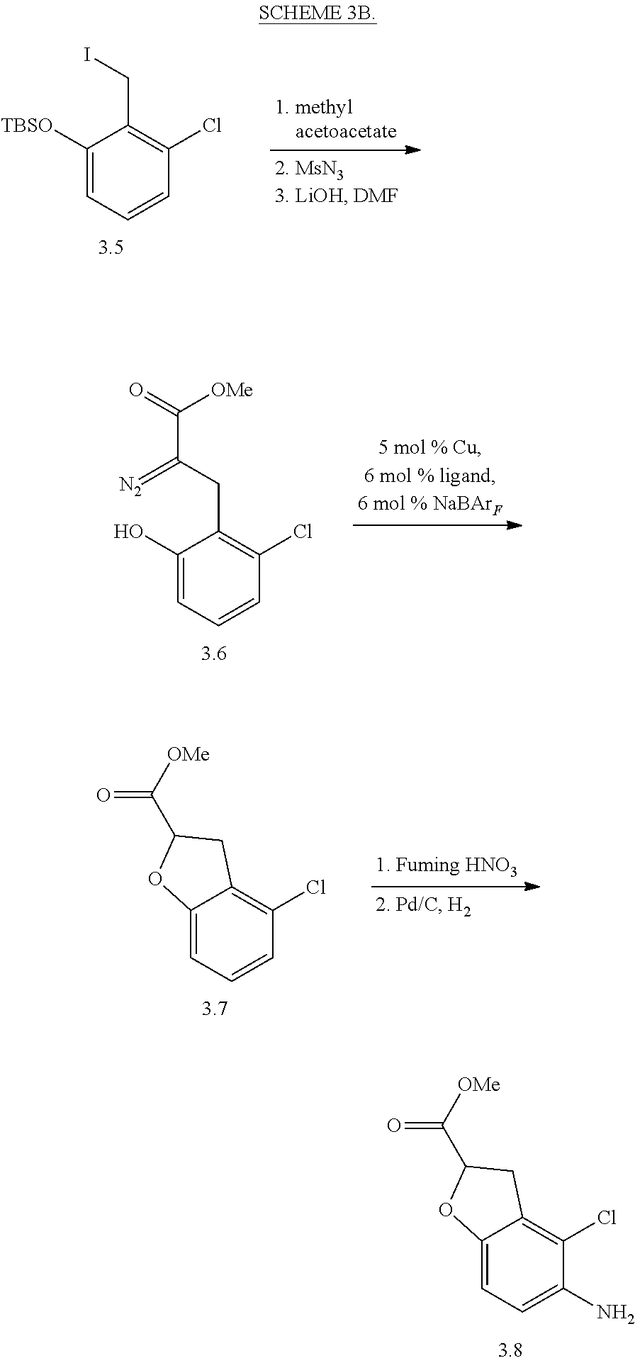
C1(O)=CC=CC(Cl)=C1CC(C([OMe])=O)=[N2].C1([TBSO])=CC=CC(Cl)=C1CI.C12=CC=CC(Cl)=C1CC(C([OMe])=O)O2.C12=CC=C(N)C(Cl)=C1CC(C([OMe])=O)O2
